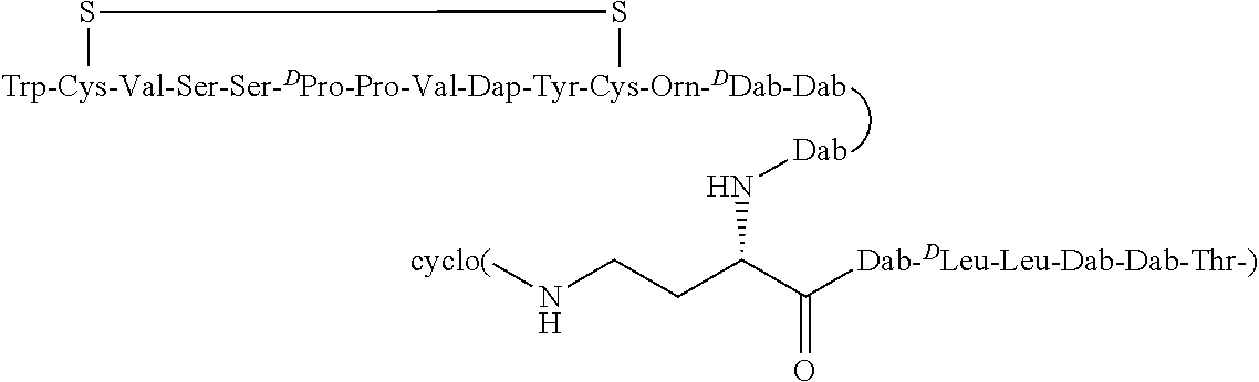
[Trp-Cys-Val-Ser-Ser-DPro-Pro-Val-Dap-Tyr-Cys-Orn-DDab-Dab]1SS1.[Dab]NC(CCN[cyclo(])C([Dab-DLeu-Leu-Dab-Dab-Thr-)])=O
